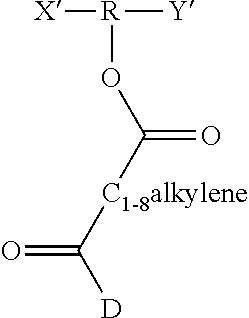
[X][R]([Y])OC(=O)[C1-8alkylene]C([D])=O
